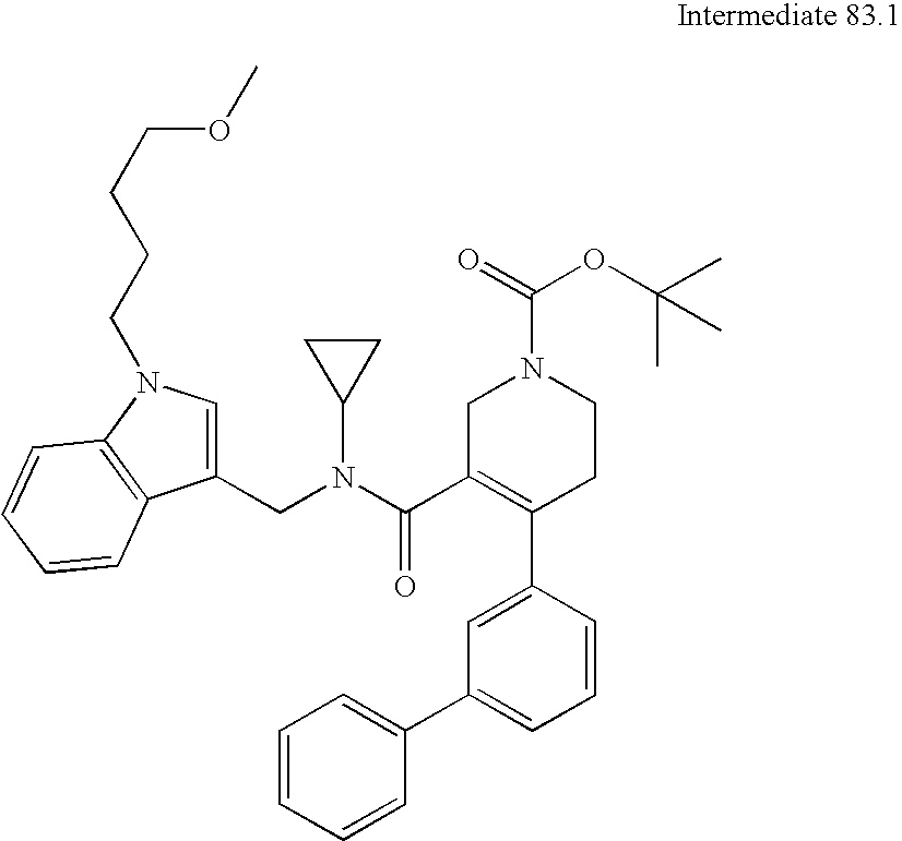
C(N(C(C1=C(C2=CC(C3=CC=CC=C3)=CC=C2)CCN(C(=O)OC(C)(C)C)C1)=O)C1CC1)C1=CN(CCCCOC)C2=C1C=CC=C2
